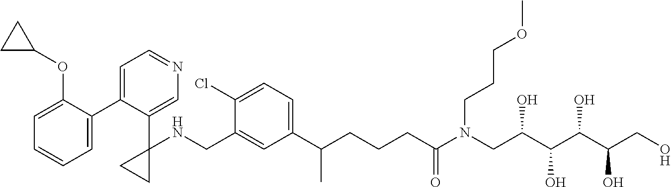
C1(C2=CC=NC=C2C2(NCC3=CC(C(CCCC(N(CC(C(C(C(CO)O)O)O)O)CCCOC)=O)C)=CC=C3Cl)CC2)=CC=CC=C1OC1CC1
